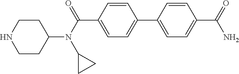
N1CCC(N(C2CC2)C(=O)C2=CC=C(C3=CC=C(C(=O)N)C=C3)C=C2)CC1
